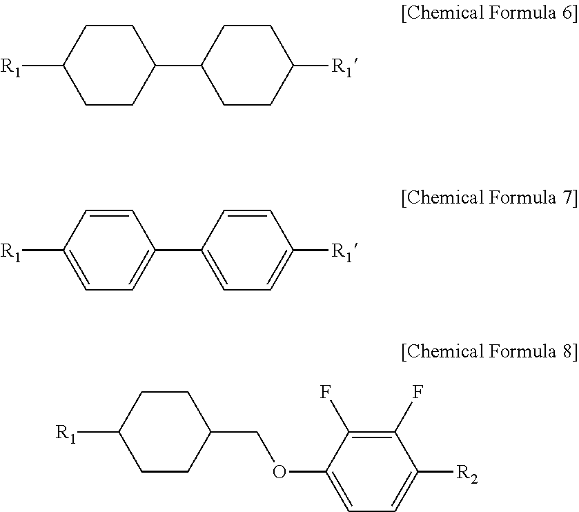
C1CC(C2CCC([R1])CC2)CCC1[R1].C1=C([R1])C=CC(C2=CC=C([R1])C=C2)=C1.C1CC(COC2=CC=C([R2])C(F)=C2F)CCC1[R1]
